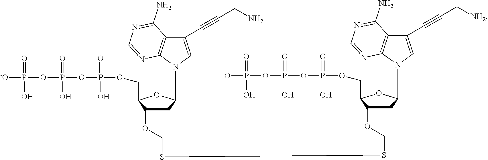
[-O]P(OP(OP(OCC1C(OCSSCOC2CC(N3C=C(C#CC[NH2])C4=C3N=CN=C4N)OC2COP(OP(OP([-O])(=O)O)(=O)O)(=O)O)CC(N2C=C(C#CCN)C3=C2N=CN=C3N)O1)(=O)O)(=O)O)(=O)O
